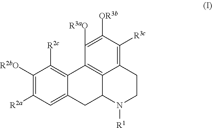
C1([R2bO])=C([R2a])C=C2C(=C1[R2c])C1=C3C(C2)N([R1])CCC3=C([R3c])C([OR3b])=C1[R3aO]
